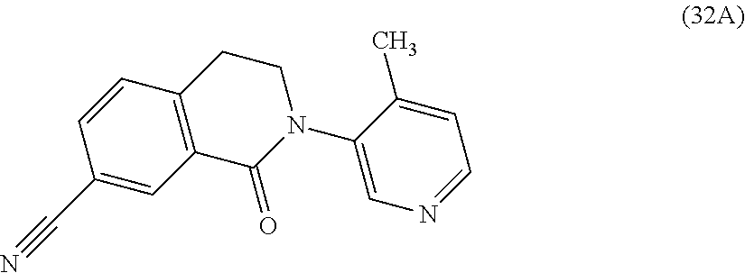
C12=C(C=CC(C#N)=C1)CCN(C1=CN=CC=C1C)C2=O
